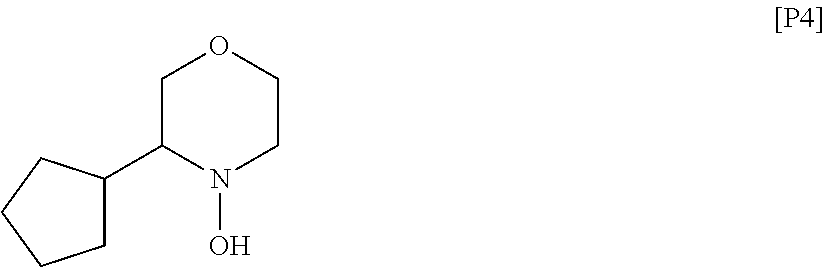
C1(C2CCCC2)N(O)CCOC1
